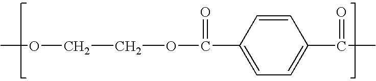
C1(C(=O)OCCOC)=CC=C(C(C)=O)C=C1
